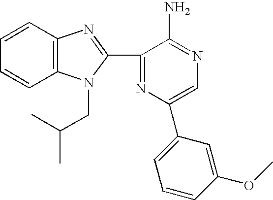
C1=CC2=C(C=C1)N(CC(C)C)C(C1=NC(C3=CC=CC(OC)=C3)=CN=C1N)=N2
